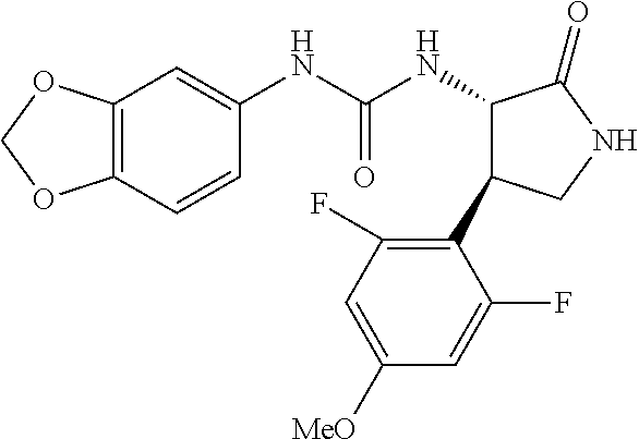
C12=C(C=CC(NC(NC3C(C4=C(F)C=C([MeO])C=C4F)CNC3=O)=O)=C1)OCO2
